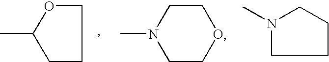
C1CCOC1C.C1COCCN1C.N1(C)CCCC1
